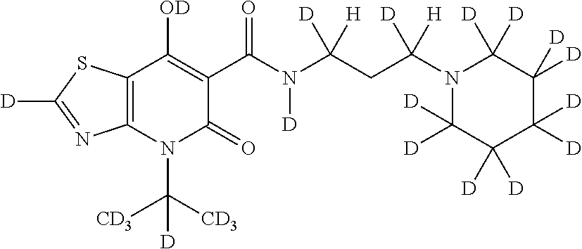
C12=C(N(C([CD3])([CD3])[D])C(=O)C(C(N(C(CC(N3C([D])([D])C([D])([D])C([D])([D])C([D])([D])C3([D])[D])([D])[H])([H])[D])[D])=O)=C1[OD])N=C([D])S2
